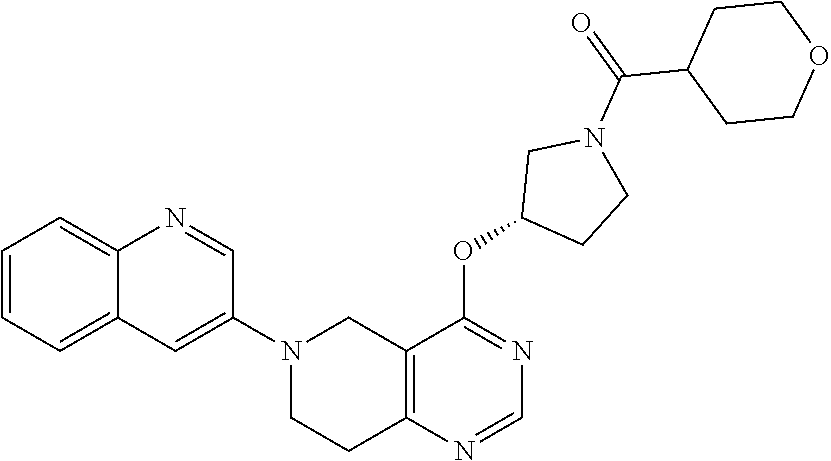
C1(N2CCC3=C(C2)C(OC2CCN(C(C4CCOCC4)=O)C2)=NC=N3)=CC2=CC=CC=C2N=C1
